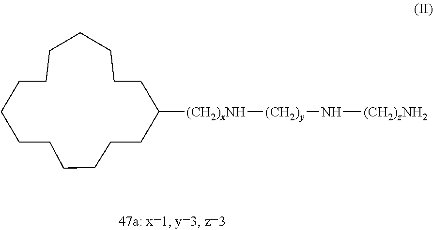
C1CCCCCCCCCCCCC([(CH2)xNH][(CH2)y]N[(CH2)zNH2])C1
